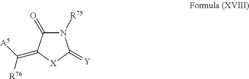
N1([R75])C(=O)C(=C([R76])[A5])[X]C1=[Y]
